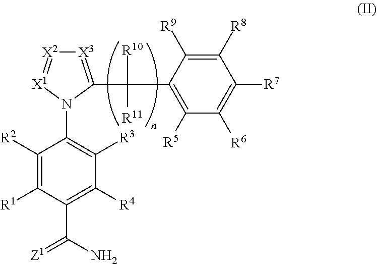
C1([R2])=C([R1])C(C(N)=[Z1])=C([R4])C([R3])=C1N1C(C(C2=C([R5])C([R6])=C([R7])C([R8])=C2[R9])([R10])[R11])=[X3][X2]=[X1]1
